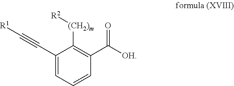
C1(C#C[R1])=CC=CC(C(=O)[OH])=C1[(CH2)m][R2]
